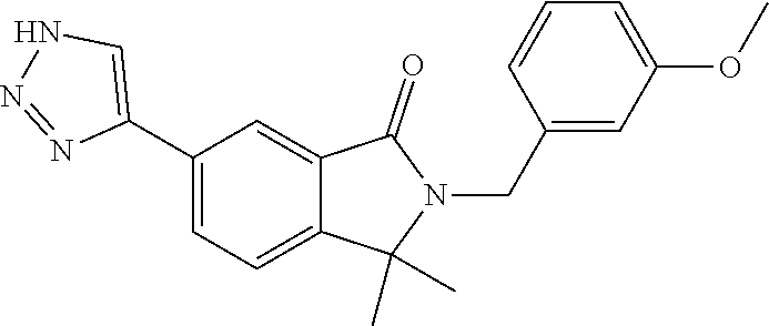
N1=NC(C2=CC=C3C(=C2)C(=O)N(CC2=CC(OC)=CC=C2)C3(C)C)=CN1
